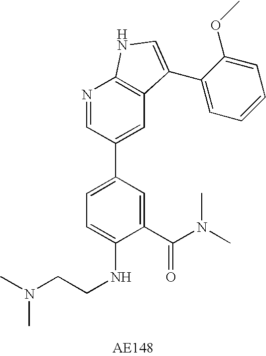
C1(C(N(C)C)=O)=CC(C2=CC3=C(N=C2)NC=C3C2=CC=CC=C2OC)=CC=C1NCCN(C)C
